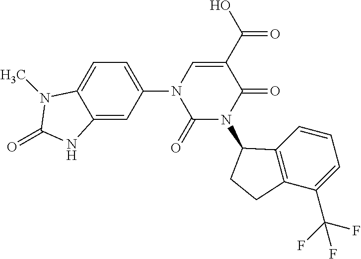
C1=C(N2C(=O)N(C3C4=C(C(C(F)(F)F)=CC=C4)CC3)C(=O)C(C(=O)O)=C2)C=C2C(=C1)N(C)C(=O)N2
